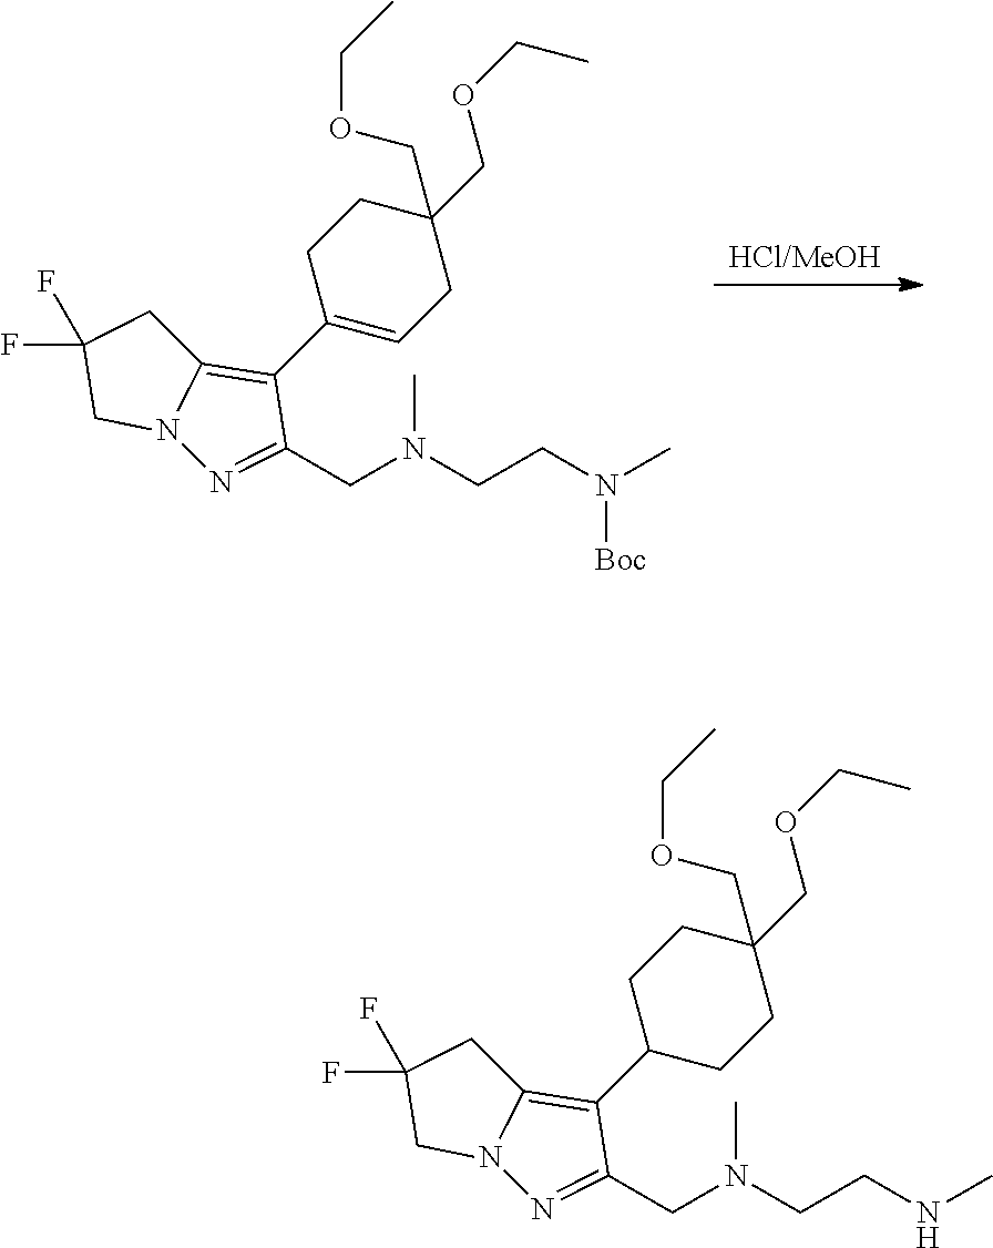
[HCl/MeOH].C1(C2=C3N(N=C2CN(CCN(C)[Boc])C)CC(F)(F)C3)=CCC(COCC)(COCC)CC1.C1(C2=C3N(N=C2CN(CCNC)C)CC(F)(F)C3)CCC(COCC)(COCC)CC1
